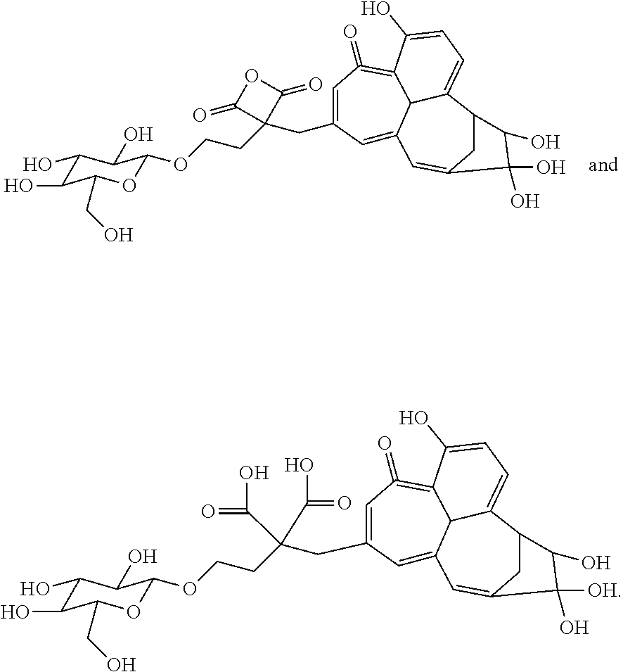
C1(O)C(O)C(CO)OC(OCCC2(CC3=CC(=O)=C4C5C(=C3)C=C3CC(C5=CC=C4O)C(O)C3(O)O)C(=O)OC2=O)C1O.C1(O)C(O)C(CO)OC(OCCC(CC2=CC(=O)=C3C4C(=C2)C=C2CC(C4=CC=C3O)C(O)C2([OH])O)(C(O)=O)C(O)=O)C1O
